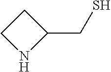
C1CNC1CS
